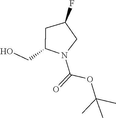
C(C1N(C(=O)OC(C)(C)C)CC(F)C1)O
